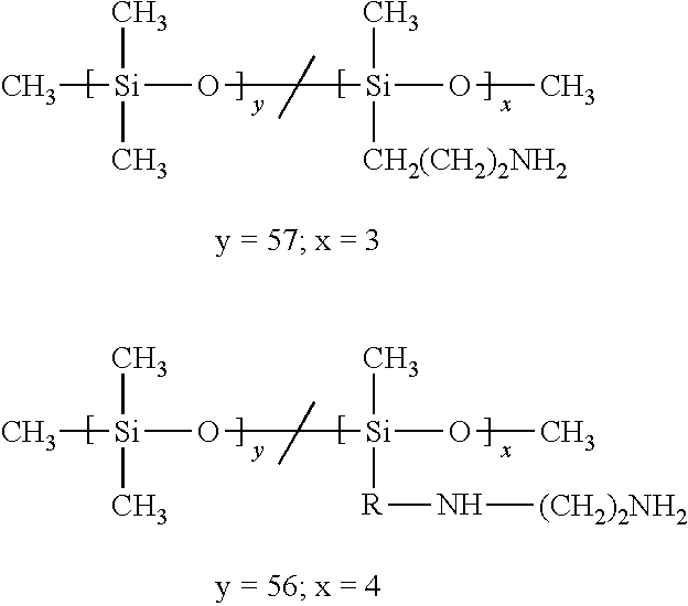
C[Si](OC[Si](OC)(C)[CH2(CH2)2NH2])(C)C.C[Si](OC[Si](OC)(C)[R]N[(CH2)2NH2])(C)C
